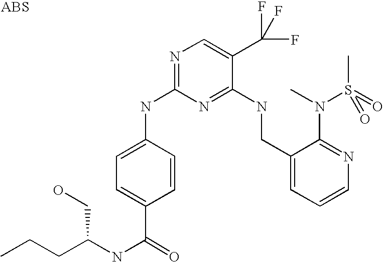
C1(CNC2=NC(NC3=CC=C(C(=O)NC(CCC)CO)C=C3)=NC=C2C(F)(F)F)=CC=CN=C1N(C)S(C)(=O)=O
